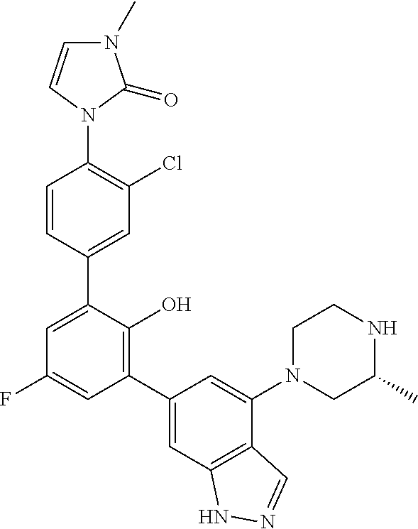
N1(C2=C(Cl)C=C(C3=CC(F)=CC(C4=CC5=C(C(N6CC(C)NCC6)=C4)C=NN5)=C3O)C=C2)C(=O)N(C)C=C1
